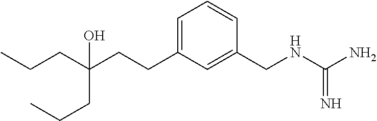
C(CC(CCC)(CCC1=CC=CC(CNC(N)=N)=C1)O)C
